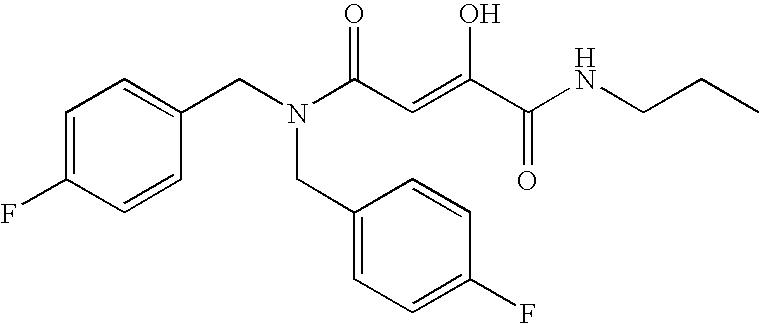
C1=C(F)C=CC(CN(C(C=C(C(NCCC)=O)O)=O)CC2=CC=C(F)C=C2)=C1
